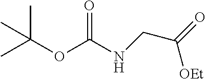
O=C(NCC(=O)[OEt])OC(C)(C)C
